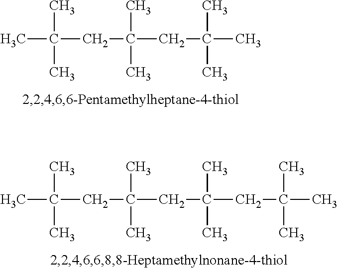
CC(CC(CC(C)(C)C)(C)C)(C)C.CC(CC(CC(CC(C)(C)C)(C)C)(C)C)(C)C
